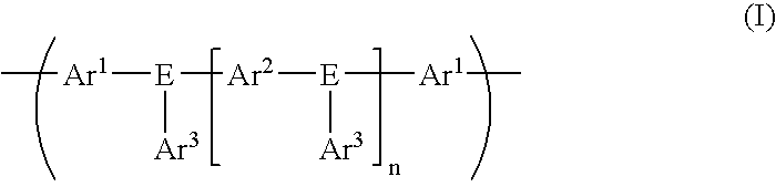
C[Ar1][E]([Ar3])[Ar2][E]([Ar3])[Ar1]C
